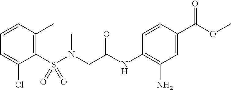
C1(S(N(CC(NC2=C(N)C=C(C(=O)OC)C=C2)=O)C)(=O)=O)=C(C)C=CC=C1Cl
